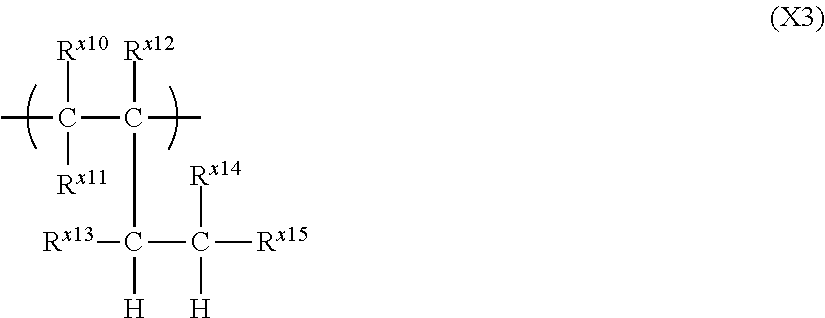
CC([Rx11])([Rx10])C(C([Rx13])([H])C([Rx14])([H])[Rx15])([Rx12])C
